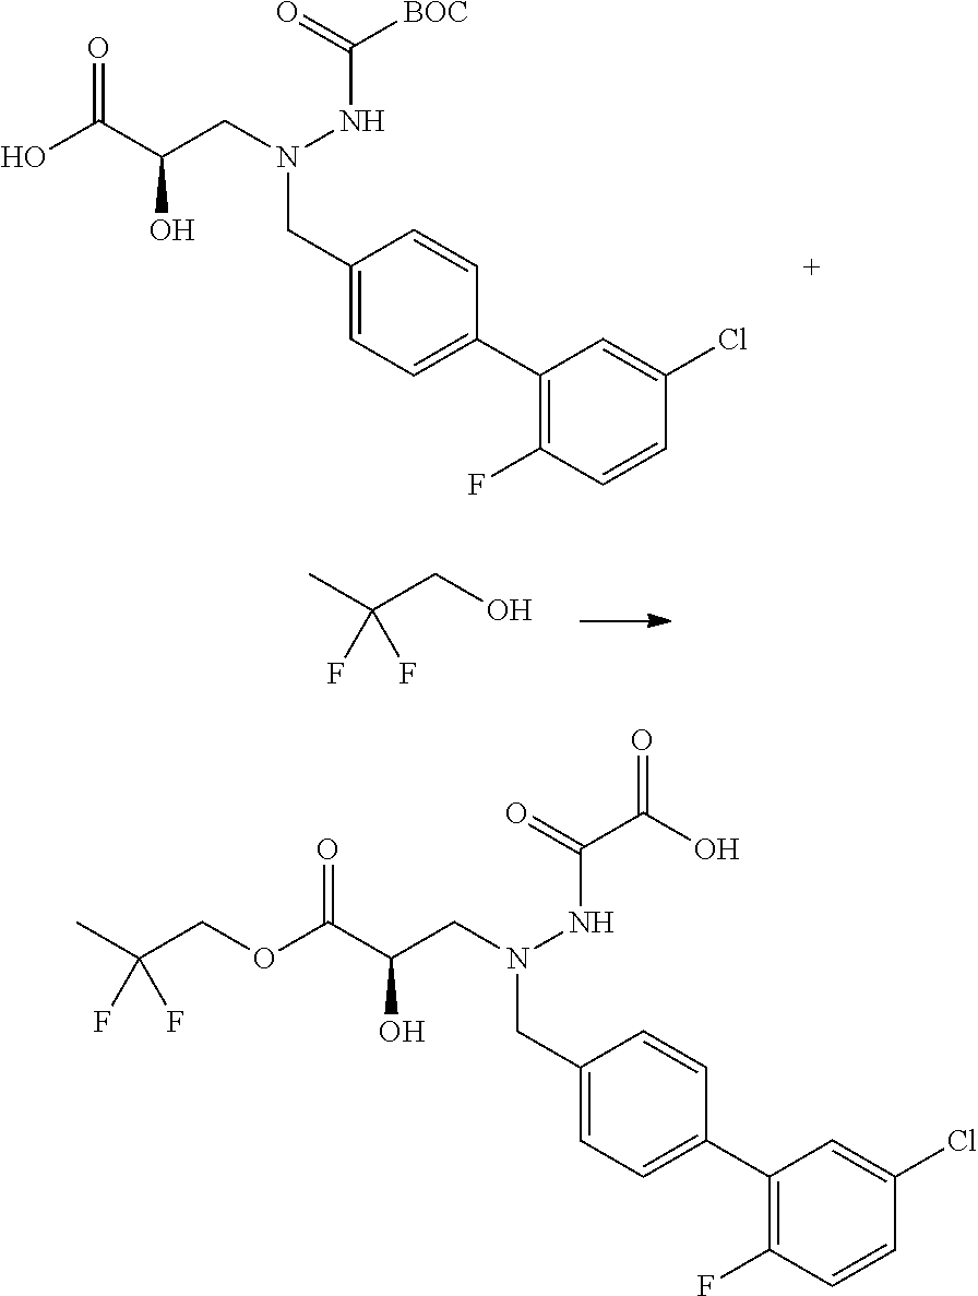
CC(CO)(F)F.OC(C(CN(NC([BOC])=O)CC1=CC=C(C2=C(F)C=CC(Cl)=C2)C=C1)O)=O.O(C(C(CN(NC(C(O)=O)=O)CC1=CC=C(C2=C(F)C=CC(Cl)=C2)C=C1)O)=O)CC(C)(F)F
